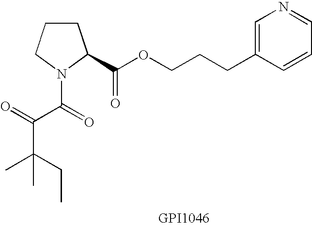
C(OCCCC1=CN=CC=C1)(C1CCCN1C(=O)C(C(C)(CC)C)=O)=O
